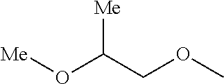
[Me]OC(COC)[Me]
